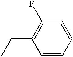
C1=CC=CC(F)=C1CC
